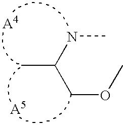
N(C(COC)C)C
